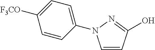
C1=CC(O)=NN1C1=CC=C([F3CO])C=C1
